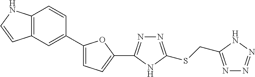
C1(C2=CC3=C(C=C2)NC=C3)=CC=C(C2=NN=C(SCC3=NN=NN3)N2)O1
